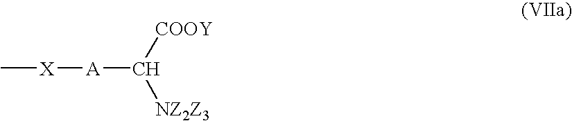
C[X][A]C([COOY])[NZ2Z3]
